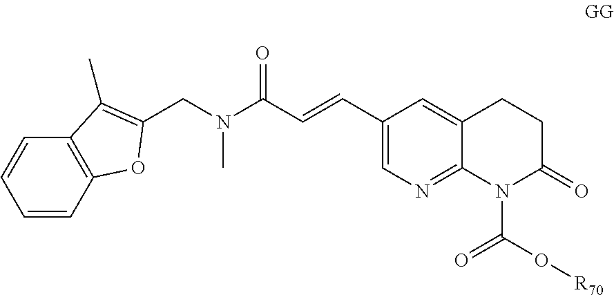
C1(C=CC(=O)N(C)CC2=C(C)C3=C(C=CC=C3)O2)=CN=C2C(=C1)CCC(=O)N2C(=O)O[R70]
